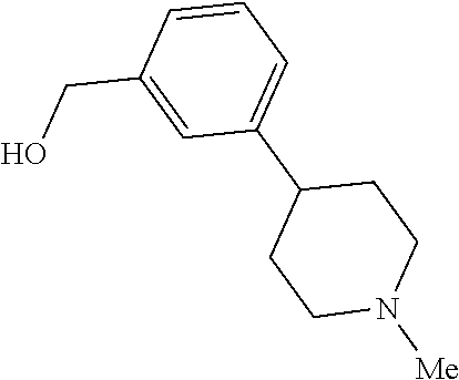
OCC1=CC(C2CCN([Me])CC2)=CC=C1
